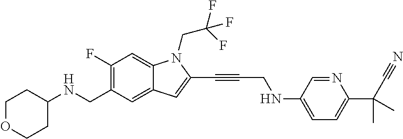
C1(F)=C(CNC2CCOCC2)C=C2C(=C1)N(CC(F)(F)F)C(C#CCNC1=CC=C(C(C#N)(C)C)N=C1)=C2
